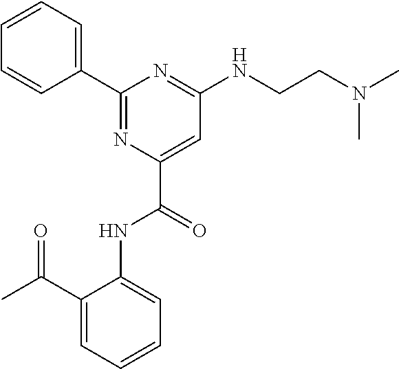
C1=CC=CC(C2=NC(C(=O)NC3=CC=CC=C3C(C)=O)=CC(NCCN(C)C)=N2)=C1
